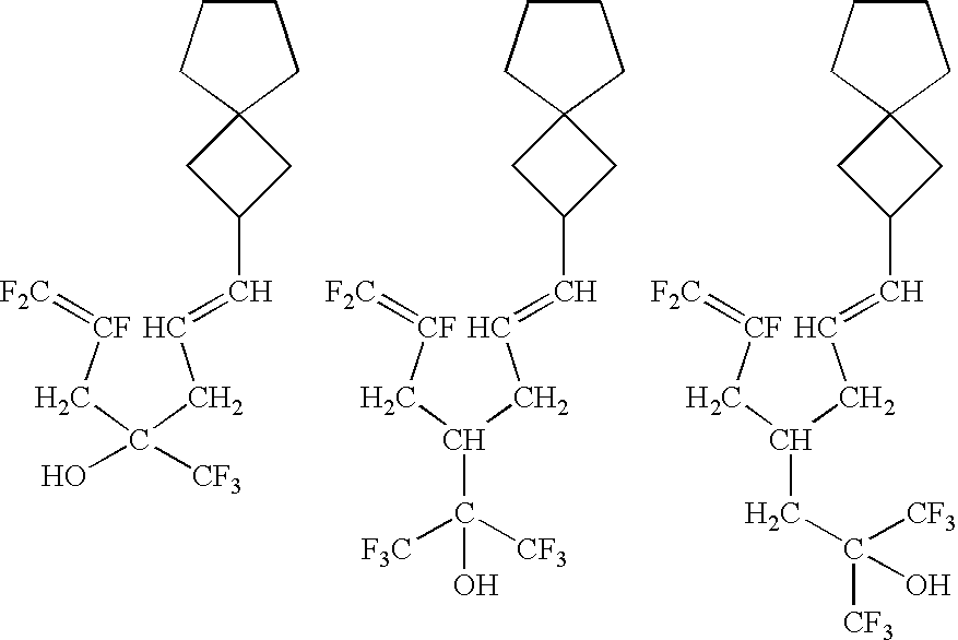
C1CCC2(C1)CC(C=CCC(C[CF]=[F2C])(O)[CF3])C2.C1CCC2(C1)CC(C=CCC(C[CF]=[F2C])C(O)([F3C])[CF3])C2.C1CCC2(C1)CC(C=CCC(C[CF]=[F2C])CC([CF3])(O)[CF3])C2
